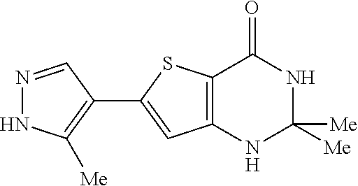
C12=C(NC([Me])([Me])NC1=O)C=C(C1=C([Me])NN=C1)S2
